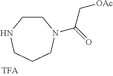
C1CNCCCN1C(C[OAc])=O
